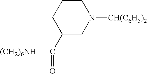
[(CH2)6NH]C(=O)C1CN([CH(C6H5)2])CCC1
